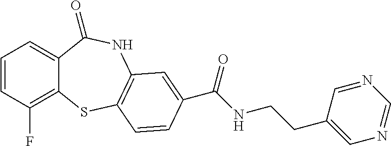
C1=CC(F)=C2C(=C1)C(=O)NC1=C(S2)C=CC(C(NCCC2=CN=CN=C2)=O)=C1
